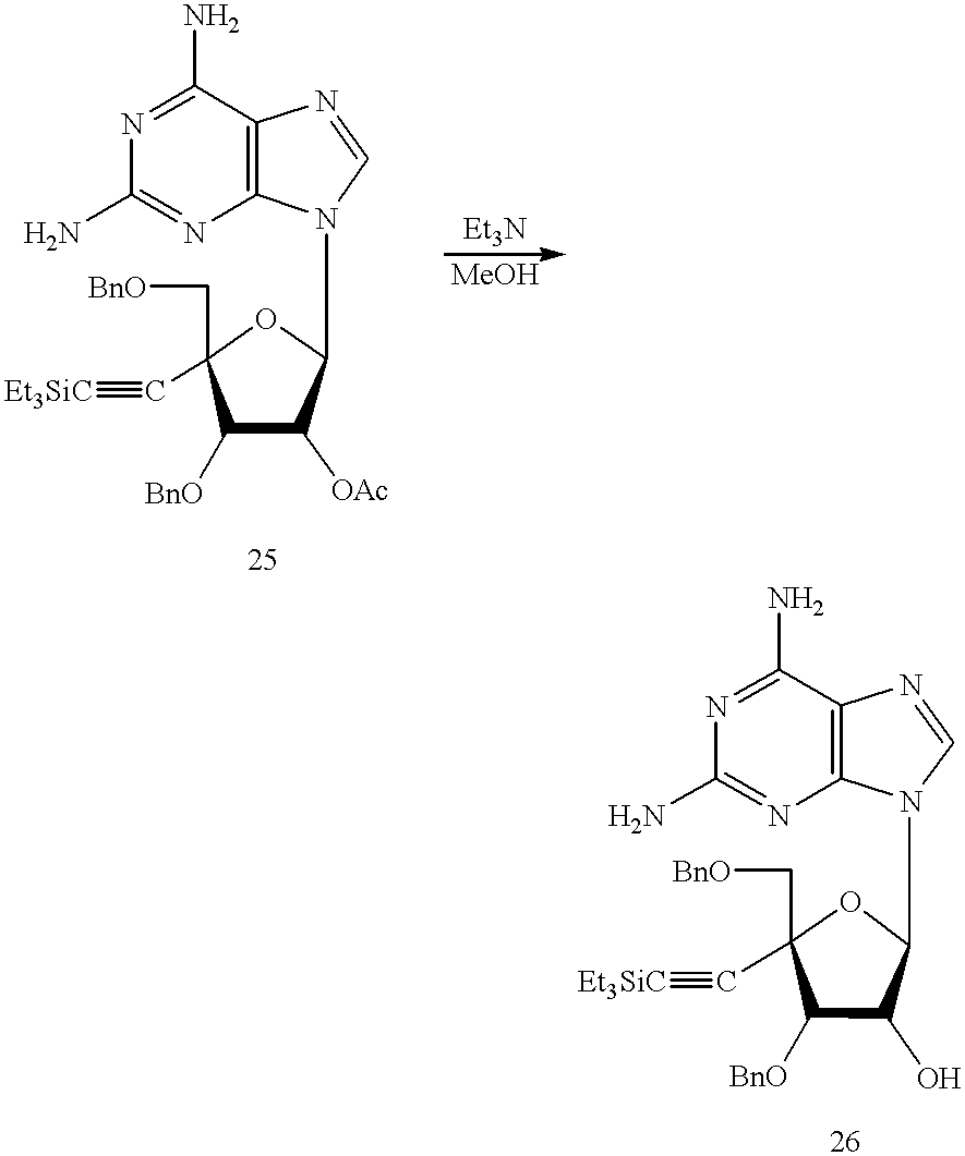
N1=C(N)C2=C(N=C1N)N(C1OC(C#[Et3SiC])(C[BnO])C([BnO])C1[OAc])C=N2.N1=C(N)C2=C(N=C1N)N(C1OC(C[BnO])(C#[Et3SiC])C([BnO])C1O)C=N2
